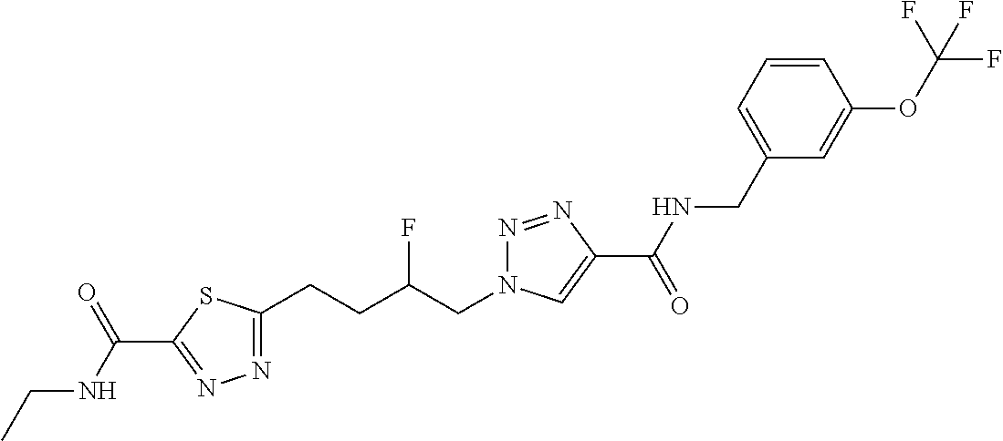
C1=CC(OC(F)(F)F)=CC(CNC(C2=CN(CC(CCC3=NN=C(C(=O)NCC)S3)F)N=N2)=O)=C1
